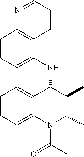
C12=CC=CC=C1C(NC1=CC=CC3=C1C=CC=N3)C(C)C(C)N2C(=O)C
